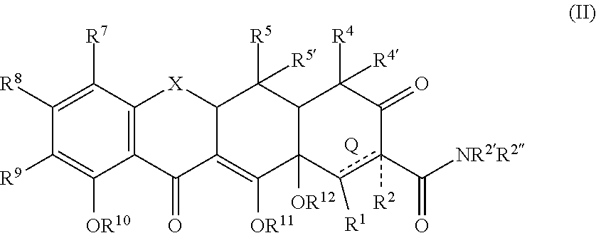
C12=C(C(=O)C3=C([OR11])C4([OR12])C(C([R5])([R5])C3[X]1)C([R4])([R4])C(=O)c(C([NR2R2])=O)([R2])c4[R1])C([OR10])=C([R9])C([R8])=C2[R7].[Q]
